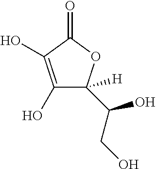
C1(O)=C(O)C(=O)OC1([H])C(O)CO
